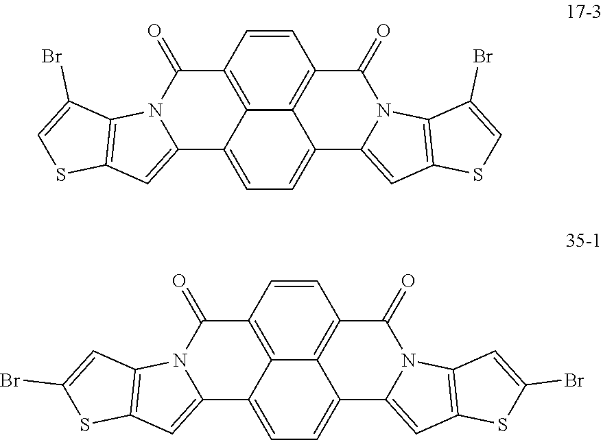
C1=CC2=C3C4=C1C(=O)N1C(=CC5=C1C(Br)=CS5)C4=CC=C3C1=CC3=C(N1C2=O)C(Br)=CS3.C1=CC2=C3C4=C1C(=O)N1C(=CC5=C1C=C(Br)S5)C4=CC=C3C1=CC3=C(N1C2=O)C=C(Br)S3
